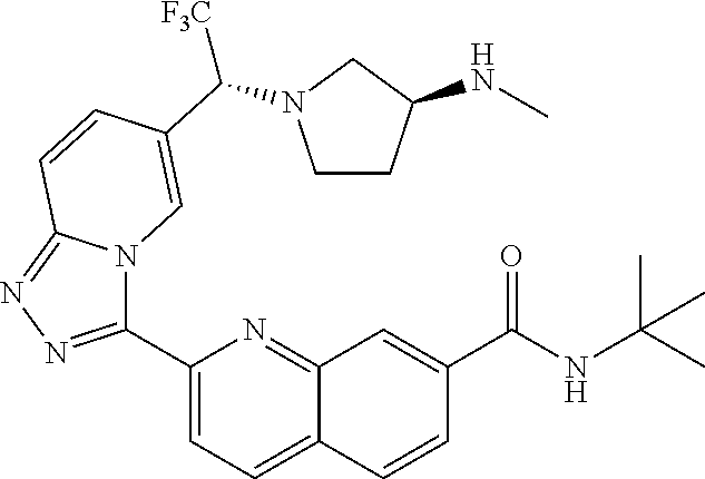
C1=C(C2=NN=C3N2C=C(C([F3C])N2CCC(NC)C2)C=C3)N=C2C(=C1)C=CC(C(NC(C)(C)C)=O)=C2
